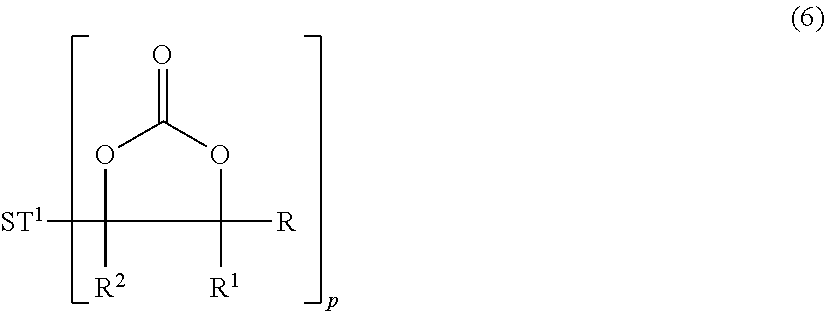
C1([R1])([R])OC(=O)OC1([R2])[ST1]
